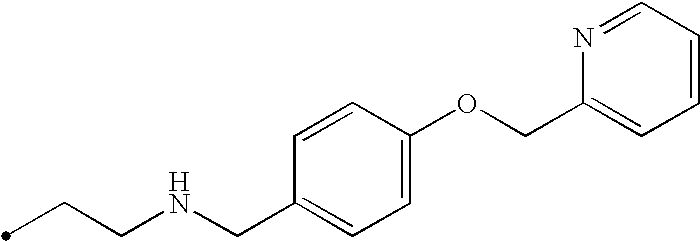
C(CNCC1=CC=C(OCC2=CC=CC=N2)C=C1)C
